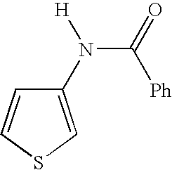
C1(N(C([Ph])=O)[H])=CSC=C1
